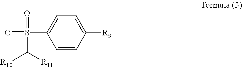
O=S(=O)(C([R11])[R10])C1=CC=C([R9])C=C1
